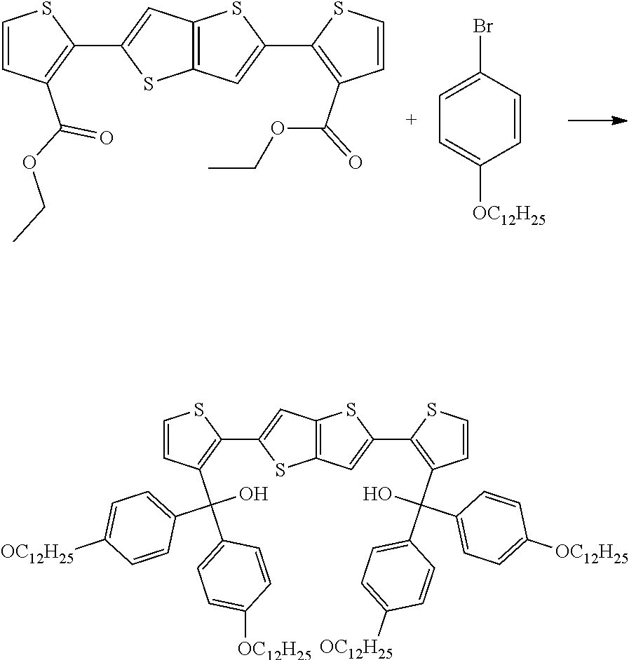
C1=CC(C(OCC)=O)=C(C2=CC3=C(S2)C=C(C2=C(C(=O)OCC)C=CS2)S3)S1.C1=CC(Br)=CC=C1[OC12H25].C1=CC(C(C2=CC=C([OC12H25])C=C2)(O)C2=CC=C([OC12H25])C=C2)=C(C2=CC3=C(S2)C=C(C2=C(C(C4=CC=C([OC12H25])C=C4)(O)C4=CC=C([OC12H25])C=C4)C=CS2)S3)S1
